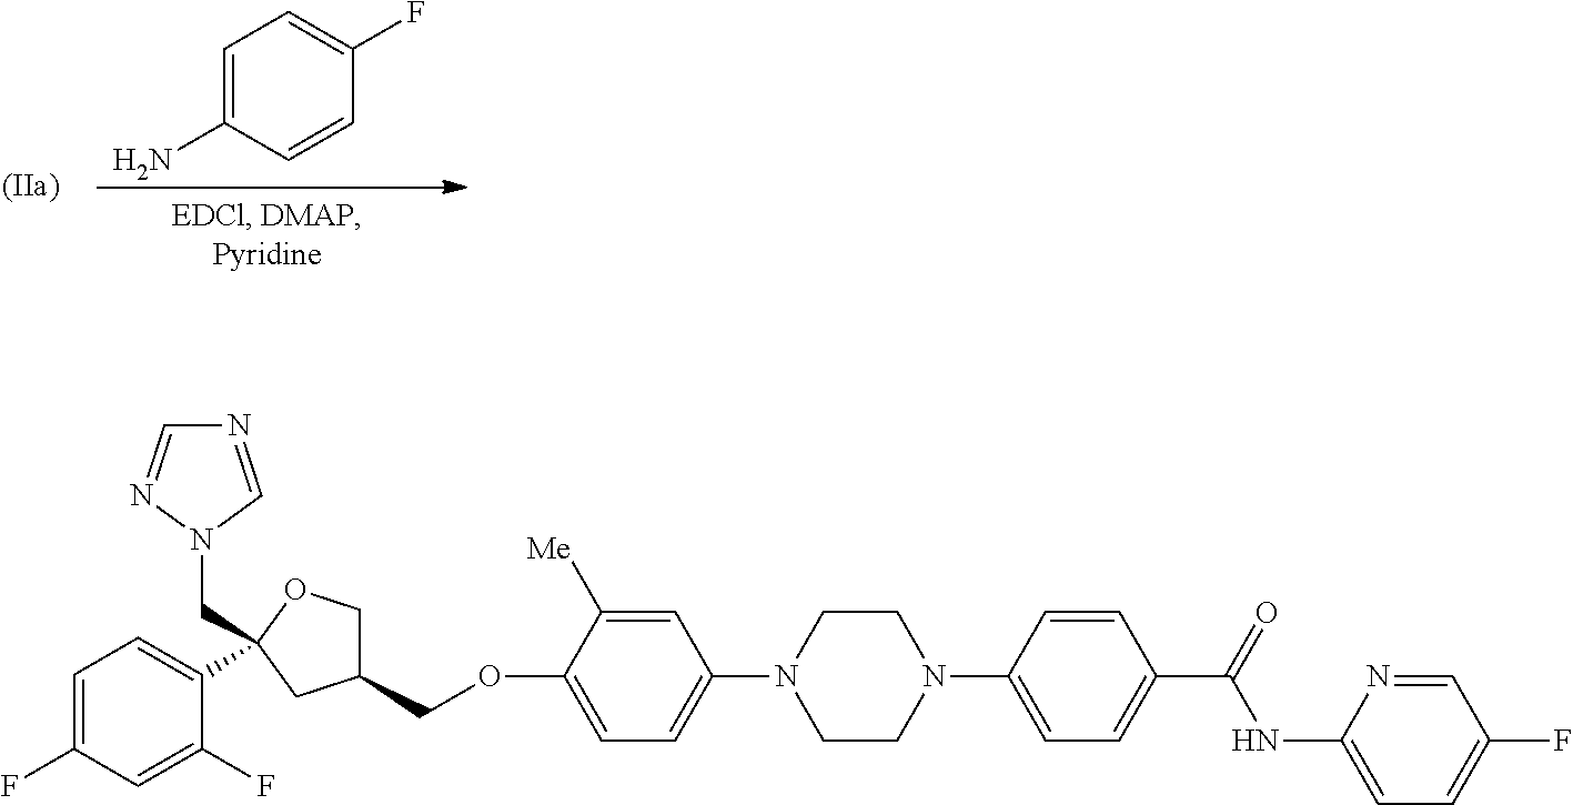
N1(C2=CC=C(OCC3COC(CN4C=NC=N4)(C4=CC=C(F)C=C4F)C3)C([Me])=C2)CCN(C2=CC=C(C(=O)NC3=CC=C(F)C=N3)C=C2)CC1.C1=C(N)C=CC(F)=C1
